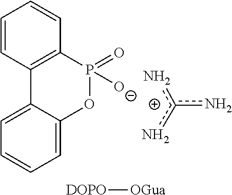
C1=CC2=C(C=C1)P(=O)([O-])OC1=CC=CC=C21.nc(n)n.[DOPO][OGua]
